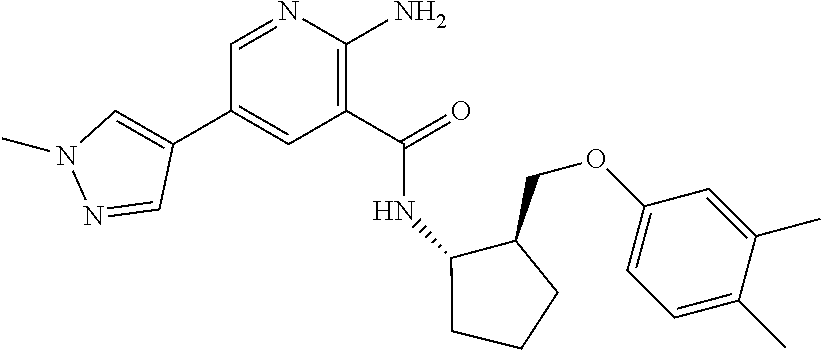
C1(C(=O)NC2C(COC3=CC=C(C)C(C)=C3)CCC2)=C(N)N=CC(C2=CN(C)N=C2)=C1
